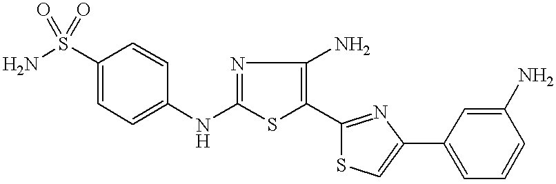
NS(C1=CC=C(NC2=NC(N)=C(C3=NC(C4=CC=CC(N)=C4)=CS3)S2)C=C1)(=O)=O
